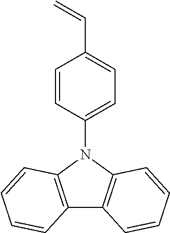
C12=C(N(C3=CC=C(C=C)C=C3)C3=C1C=CC=C3)C=CC=C2
